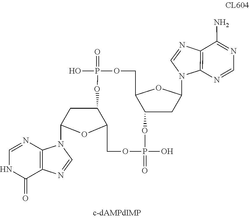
C1=NC2=C(C(=O)N1)N=CN2C1OC2C(C1)OP(O)(=O)OCC1OC(N3C4=C(N=C3)C(N)=NC=N4)CC1OP(O)(=O)OC2
